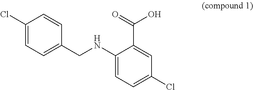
C1(Cl)=CC=C(CNC2=CC=C(Cl)C=C2C(=O)O)C=C1
